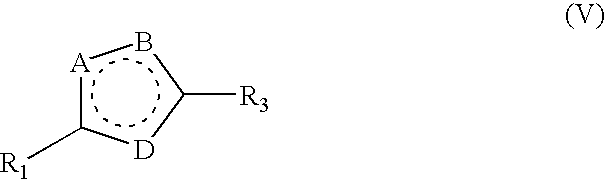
[A]1c([R1])[D]c([R3])b1
